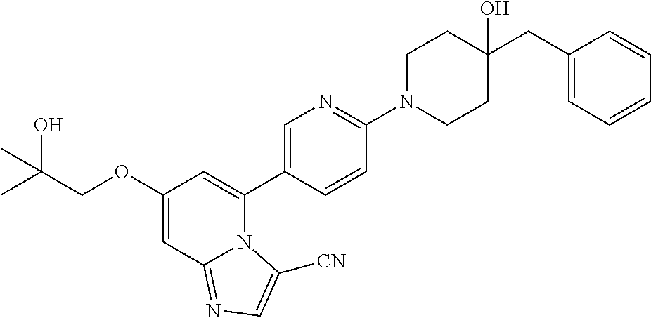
C1(OCC(C)(O)C)=CC2=NC=C([CN])N2C(C2=CN=C(N3CCC(CC4=CC=CC=C4)(O)CC3)C=C2)=C1
